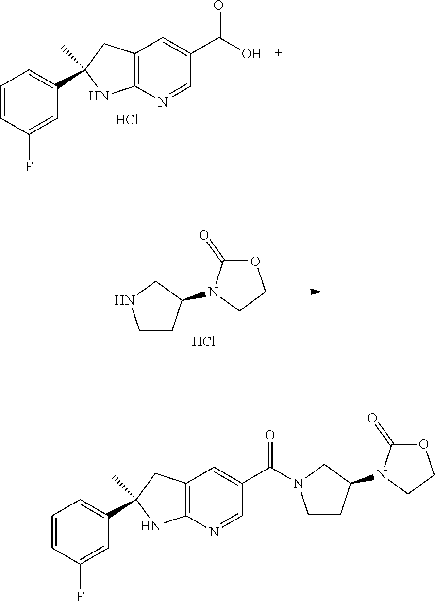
C1=CC(F)=CC(C2(C)CC3=C(N=CC(C(O)=O)=C3)N2)=C1.Cl.C1CC(N2C(=O)OCC2)CN1.Cl.C1=CC(F)=CC(C2(C)CC3=C(N=CC(C(=O)N4CCC(N5C(=O)OCC5)C4)=C3)N2)=C1
